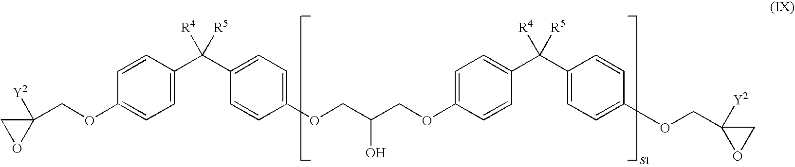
C1(COC2=CC=C(C(C3=CC=C(OCC(COC4=CC=C(C(C5=CC=C(OCC6([Y2])OC6)C=C5)([R4])[R5])C=C4)O)C=C3)([R4])[R5])C=C2)([Y2])CO1.[S1]
